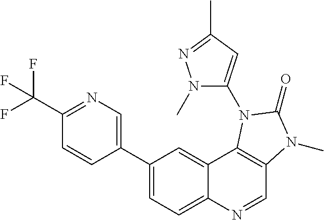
C1(C(F)(F)F)=NC=C(C2=CC=C3C(=C2)C2=C(C=N3)N(C)C(=O)N2C2=CC(C)=NN2C)C=C1
